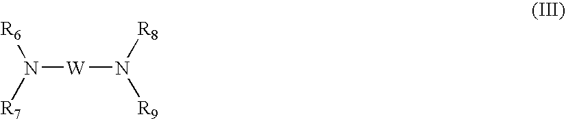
[W](N([R7])[R6])N([R8])[R9]
